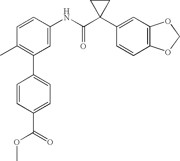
C1(NC(C2(C3=CC4=C(C=C3)OCO4)CC2)=O)=CC(C2=CC=C(C(=O)OC)C=C2)=C(C)C=C1
